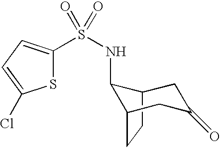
C12CCC(C1NS(=O)(=O)C1=CC=C(Cl)S1)CC(=O)C2
